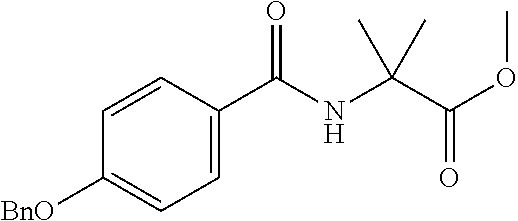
C1=C(C(=O)NC(C)(C(OC)=O)C)C=CC([BnO])=C1
